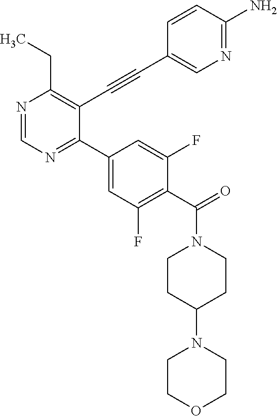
N1=CN=C(C2=CC(F)=C(C(=O)N3CCC(N4CCOCC4)CC3)C(F)=C2)C(C#CC2=CN=C(N)C=C2)=C1CC
